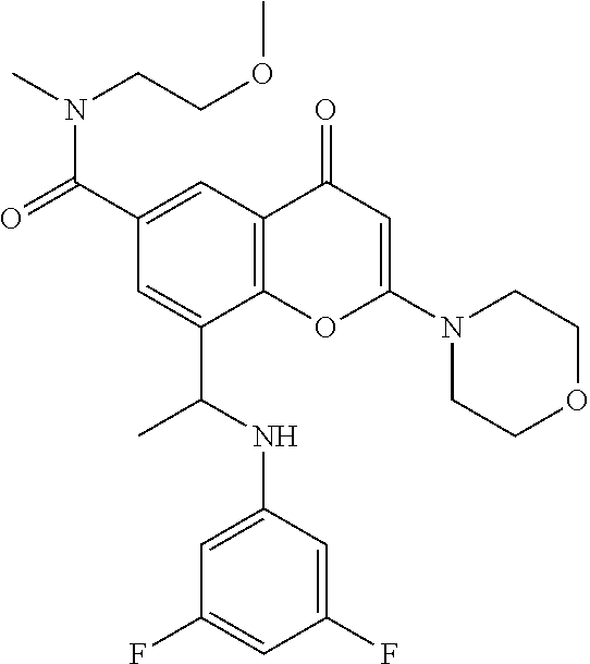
C1(C(=O)N(C)CCOC)=CC2=C(C(C(NC3=CC(F)=CC(F)=C3)C)=C1)OC(N1CCOCC1)=CC2=O
